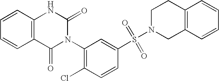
C12=C(C=CC=C1)NC(=O)N(C1=C(Cl)C=CC(S(N3CCC4=C(C3)C=CC=C4)(=O)=O)=C1)C2=O
